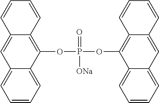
C1=CC=C2C(=C1)C=C1C(=C2OP(OC2=C3C(=CC4=CC=CC=C42)C=CC=C3)(=O)[ONa])C=CC=C1
